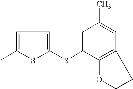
C1=C(SC2=CC=C(C)S2)C2=C(C=C1C)CCO2
